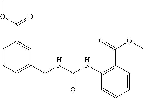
C(=O)(NC1=C(C(=O)OC)C=CC=C1)NCC1=CC=CC(C(=O)OC)=C1
